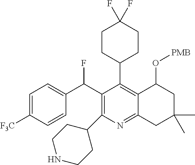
FC(C1=C(C2CCNCC2)N=C2C(=C1C1CCC(F)(F)CC1)C(O[PMB])CC(C)(C)C2)C1=CC=C([F3C])C=C1
